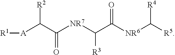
[A](C(C([NR7]C(C([NR6]C([R5])[R4])=O)[R3])=O)[R2])[R1]
